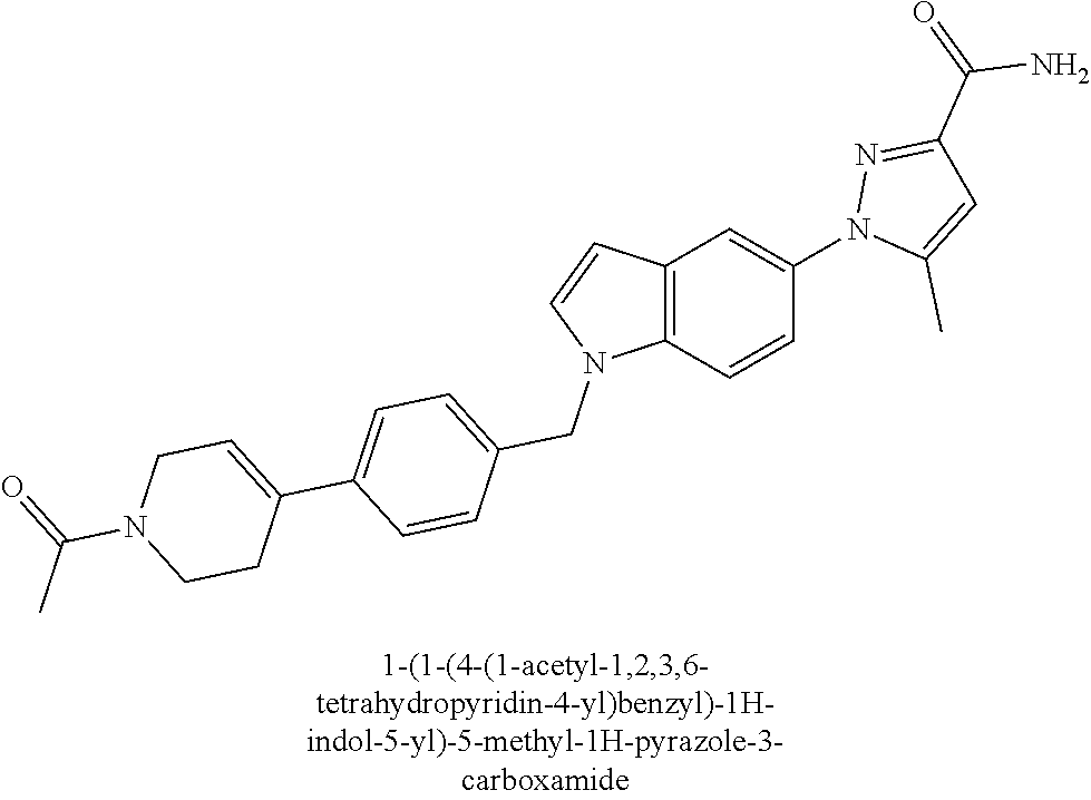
C12=C(C=CC(N3C(C)=CC(C(N)=O)=N3)=C1)N(CC1=CC=C(C3=CCN(C(C)=O)CC3)C=C1)C=C2
